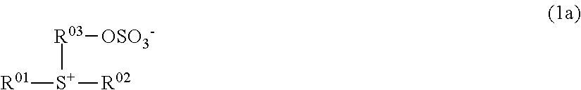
[R01][S+]([R03][OSO3-])[R02]
